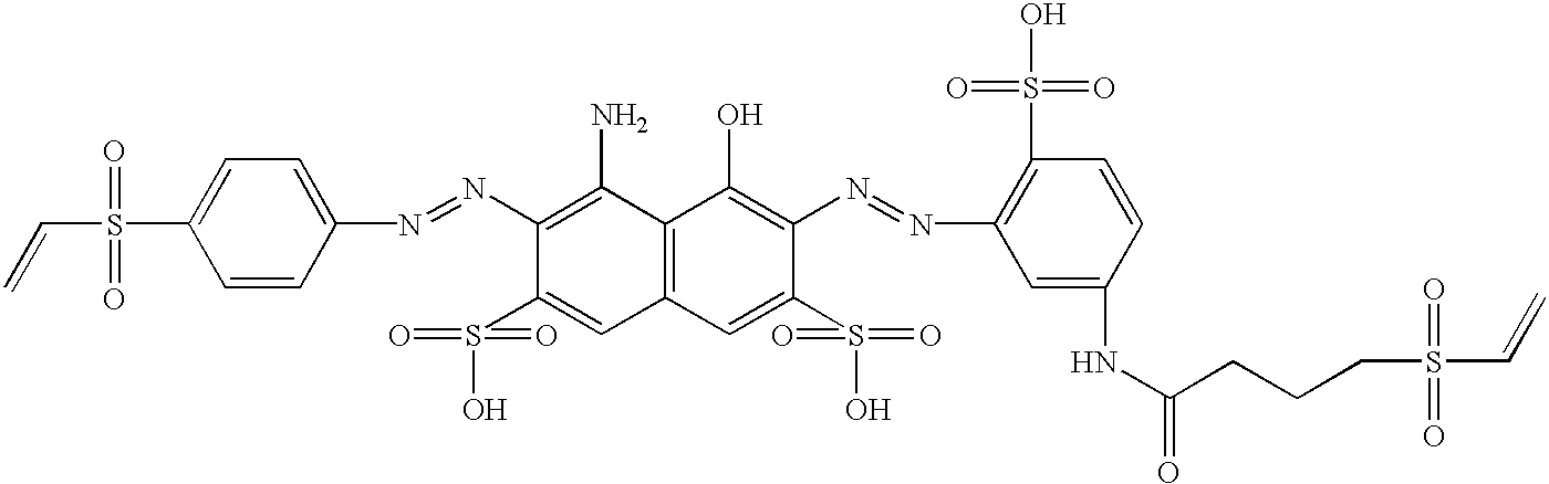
C12=C(C=C(S(=O)(=O)O)C(N=NC3=C(S(O)(=O)=O)C=CC(NC(=O)CCCS(C=C)(=O)=O)=C3)=C1O)C=C(S(=O)(=O)O)C(N=NC1=CC=C(S(C=C)(=O)=O)C=C1)=C2N
